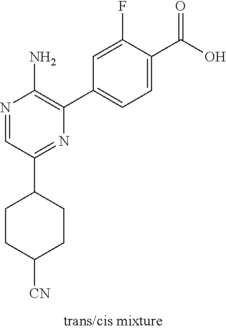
C1(C2CCC([CN])CC2)=NC(C2=CC=C(C(O)=O)C(F)=C2)=C(N)N=C1
